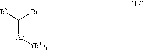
BrC([R3])[Ar][(R1)n]
